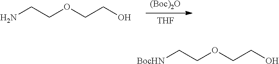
[THF].[(Boc)2O].NCCOCCO.[BocHN]CCOCCO
